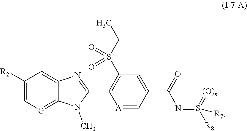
[A]1=CC(C(=O)N=S([R8])(=[(O)n])[R7])=CC(S(CC)(=O)=O)=C1C1=NC2=CC([R2])=C[G1]=C2N1C
